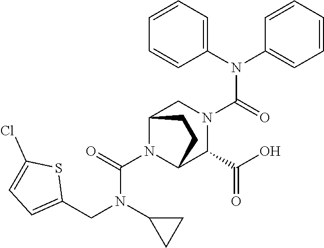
C1(N(C2=CC=CC=C2)C(=O)N2CC3N(C(=O)N(CC4=CC=C(Cl)S4)C4CC4)C(C2C(O)=O)CC3)=CC=CC=C1
